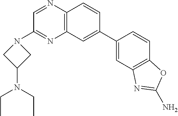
C12=C(C=CC(C3=CC4=C(C=C3)OC(N)=N4)=C1)N=CC(N1CC(N(CC)CC)C1)=N2
